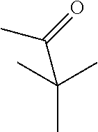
C(C)(C)(C)C(=O)C
